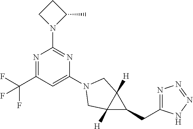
N1=C(C(F)(F)F)C=C(N2CC3([H])C([H])(C3CC3=NN=NN3)C2)N=C1N1C(C)CC1
